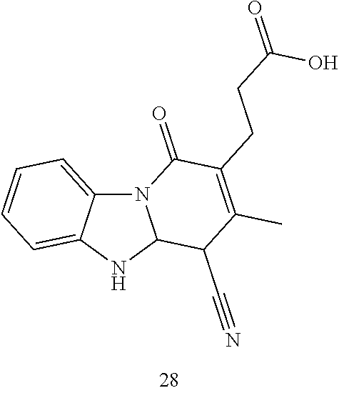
N12C3=CC=CC=C3NC1C(C#N)C(C)=C(CCC(O)=O)C2=O
